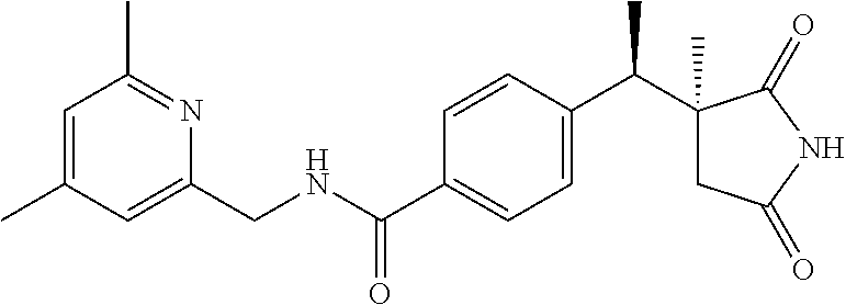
C1=C(C)C=C(CNC(C2=CC=C(C(C3(C)CC(=O)NC3=O)C)C=C2)=O)N=C1C
